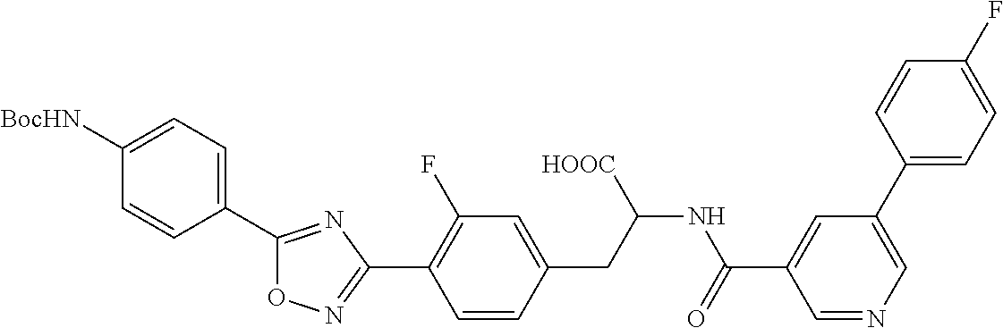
C1=CC(CC(NC(C2=CC(C3=CC=C(F)C=C3)=CN=C2)=O)[HOOC])=CC(F)=C1C1=NOC(C2=CC=C([BocHN])C=C2)=N1
